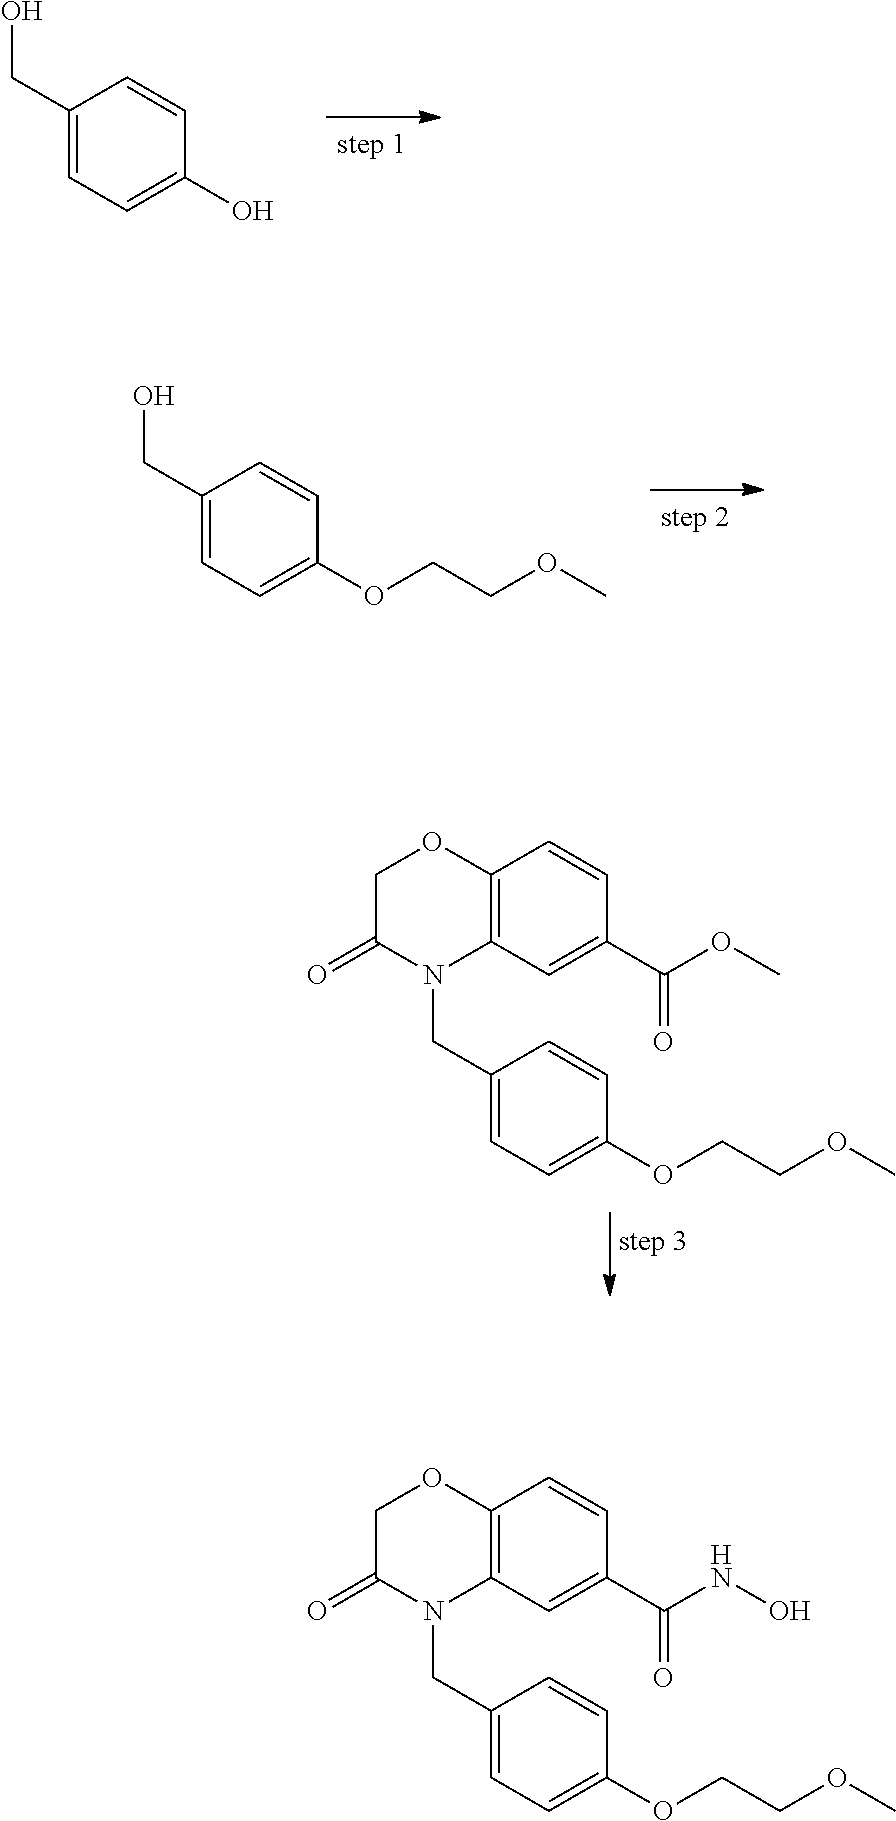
C1(CO)=CC=C(O)C=C1.C1(CN2C3=C(OCC2=O)C=CC(C(NO)=O)=C3)=CC=C(OCCOC)C=C1.C1(CO)=CC=C(OCCOC)C=C1.C1(CN2C3=C(OCC2=O)C=CC(C(OC)=O)=C3)=CC=C(OCCOC)C=C1
